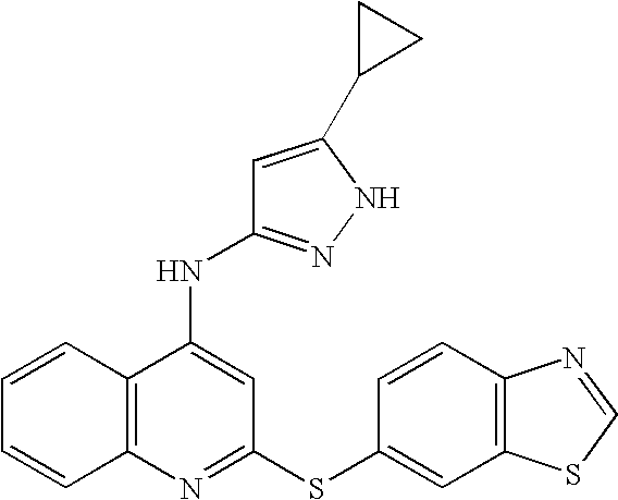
N(C1=CC(SC2=CC3=C(C=C2)N=CS3)=NC2=C1C=CC=C2)C1=NNC(C2CC2)=C1
